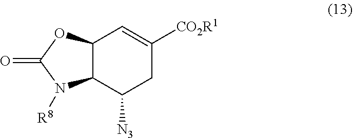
C12C(C([N3])CC([CO2R1])=C1)N([R8])C(=O)O2
